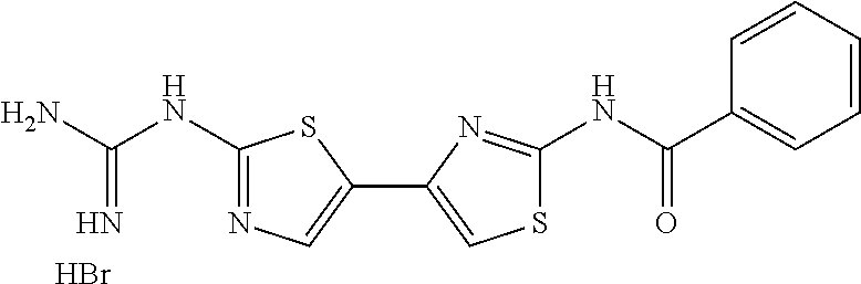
C1(NC(N)=N)=NC=C(C2=CSC(NC(C3=CC=CC=C3)=O)=N2)S1.Br
